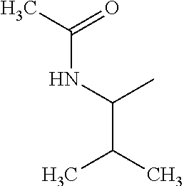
C(C(C)C)(NC(C)=O)C
